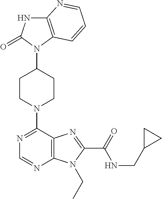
C12=C(N(C3CCN(C4=NC=NC5=C4N=C(C(NCC4CC4)=O)N5CC)CC3)C(=O)N1)C=CC=N2
